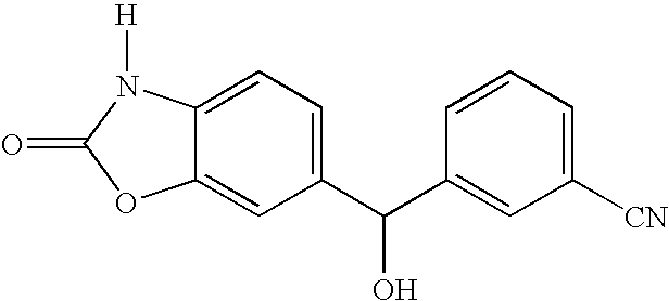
C12=CC(C(C3=CC([CN])=CC=C3)O)=CC=C1N([H])C(=O)O2
